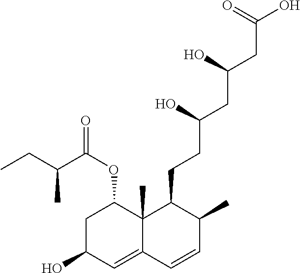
C1C(O)C=C2C(C)(C1OC(=O)C(CC)C)C(CCC(CC(CC(O)=O)O)O)C(C)C=C2
